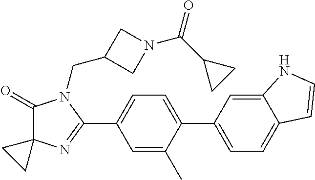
C1(=O)C2(N=C(C3=CC=C(C4=CC=C5C(=C4)NC=C5)C(C)=C3)N1CC1CN(C(=O)C3CC3)C1)CC2
